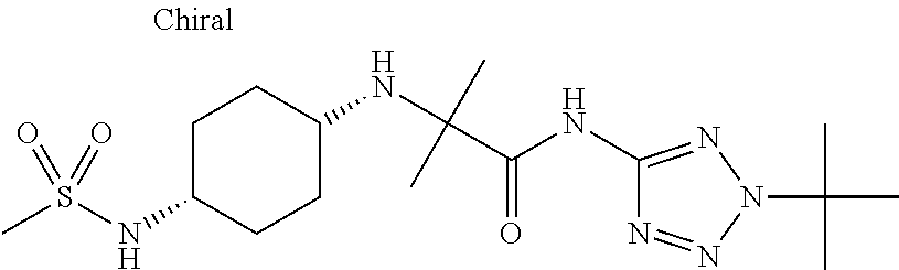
C(C(NC1=NN(C(C)(C)C)N=N1)=O)(NC1CCC(NS(C)(=O)=O)CC1)(C)C
